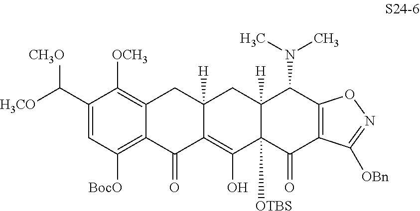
C1(C([H3CO])[CH3O])=CC([BocO])=C2C(=C1[OCH3])CC1([H])C(=C(O)C3([OTBS])C([H])(C1)C(N(C)C)C1=C(C3=O)C([OBn])=NO1)C2=O
